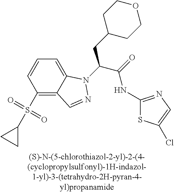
C1(S(=O)(=O)C2CC2)=C2C(=CC=C1)N(C(C(=O)NC1=NC=C(Cl)S1)CC1CCOCC1)N=C2
